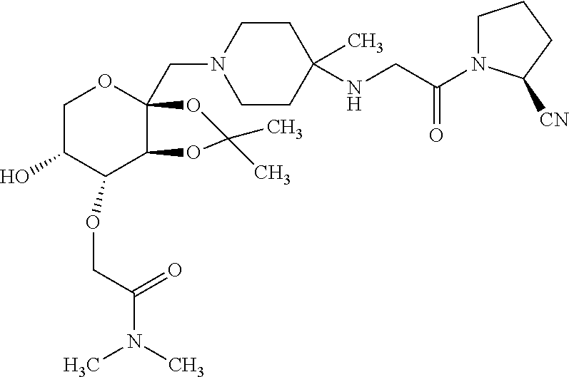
C1CN(CC23C(C(OCC(=O)N(C)C)C(O)CO2)OC(C)(C)O3)CCC1(NCC(N1CCCC1[CN])=O)C
